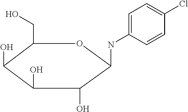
C1(CO)C(O)C(O)C(O)C(NC2=CC=C(Cl)C=C2)O1
